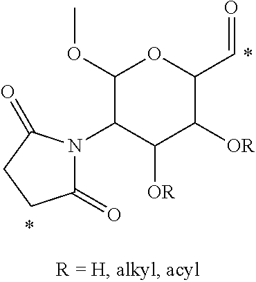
C1(=O)N(C2C([OR])C([OR])C(C=O)OC2OC)C(=O)CC1
